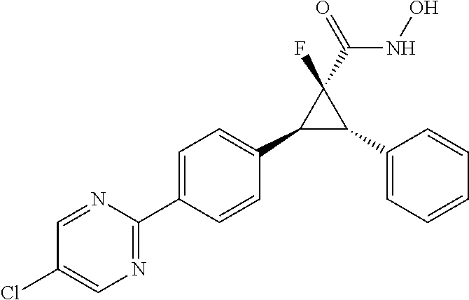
C1(C2=CC=C(C3=NC=C(Cl)C=N3)C=C2)C(C2=CC=CC=C2)C1(F)C(NO)=O
